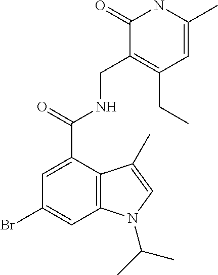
C1=C(C)NC(=O)C(CNC(C2=CC(Br)=CC3=C2C(C)=CN3C(C)C)=O)=C1CC
